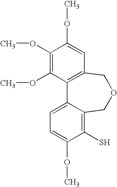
C1(OC)=C(OC)C2=C(C=C1OC)COCC1=C(S)C(OC)=CC=C21
